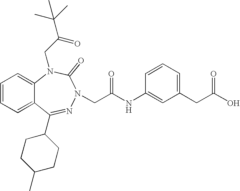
C1=CC=C2C(=C1)N(CC(C(C)(C)C)=O)C(=O)N(CC(NC1=CC(CC(O)=O)=CC=C1)=O)N=C2C1CCC(C)CC1
